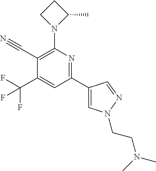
C1(C#N)=C(N2C(C)CC2)N=C(C2=CN(CCN(C)C)N=C2)C=C1C(F)(F)F
